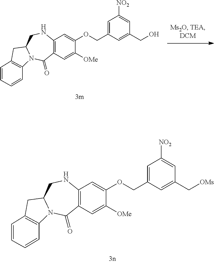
C12=C(C=C([OMe])C(OCC3=CC([NO2])=CC(C[OMs])=C3)=C1)C(=O)N1C(CN2)CC2=C1C=CC=C2.C12=C(C=C([OMe])C(OCC3=CC([NO2])=CC(CO)=C3)=C1)C(=O)N1C(CN2)CC2=C1C=CC=C2
